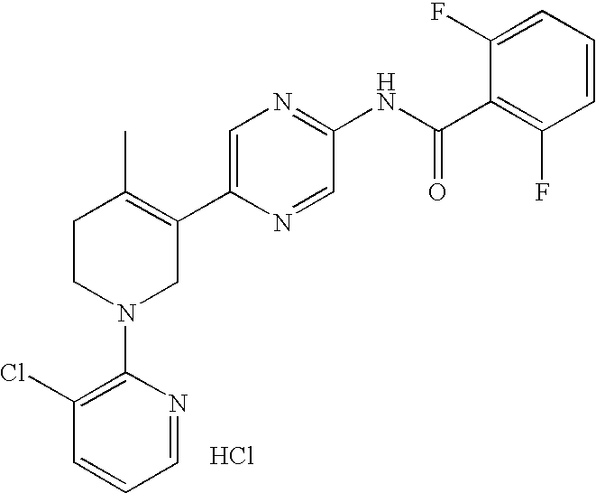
C1=C(C2=C(C)CCN(C3=C(Cl)C=CC=N3)C2)N=CC(NC(C2=C(F)C=CC=C2F)=O)=N1.Cl
